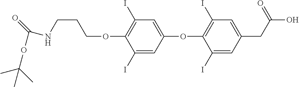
C(OC1=C(I)C=C(OC2=C(I)C=C(CC(O)=O)C=C2I)C=C1I)CCNC(OC(C)(C)C)=O
